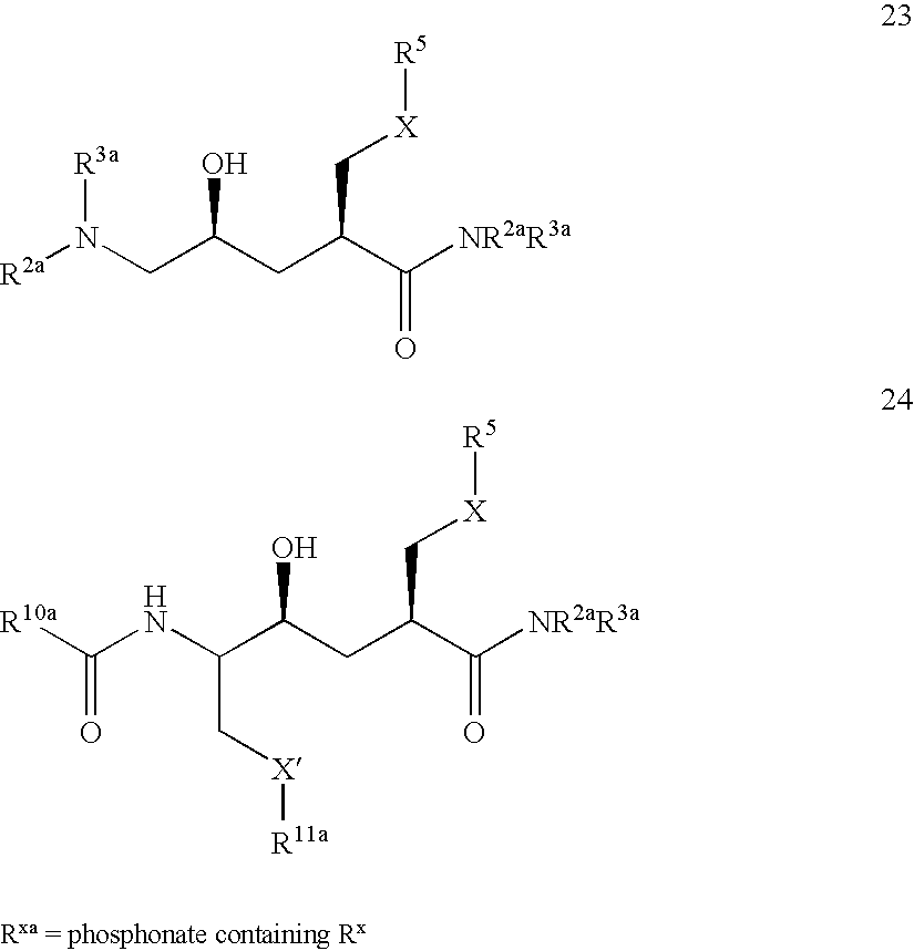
[R2a]N([R3a])CC(CC(C([NR2aR3a])=O)C[X][R5])O.N(C(C(CC(C([NR2aR3a])=O)C[X][R5])O)C[X][R11a])C(=O)[R10a]
